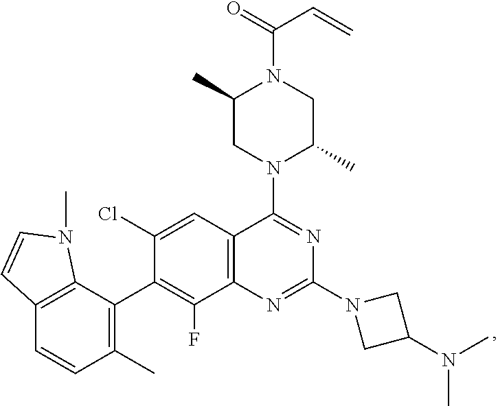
N(C1CN(C2=NC3=C(C(N4CC(C)N(C(C=C)=O)CC4C)=N2)C=C(Cl)C(C2=C(C)C=CC4=C2N(C)C=C4)=C3F)C1)(C)C
